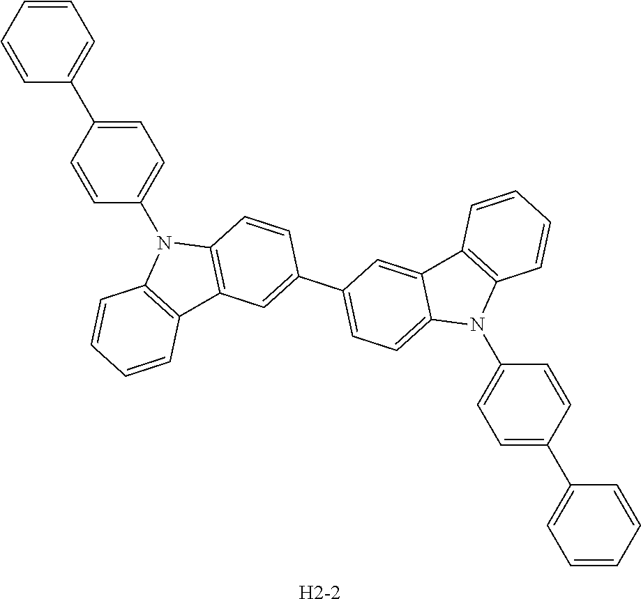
C1=CC(N2C3=C(C4=C2C=CC(C2=CC=C5N(C6=CC=C(C7=CC=CC=C7)C=C6)C6=C(C5=C2)C=CC=C6)=C4)C=CC=C3)=CC=C1C1=CC=CC=C1.[H2-2]
